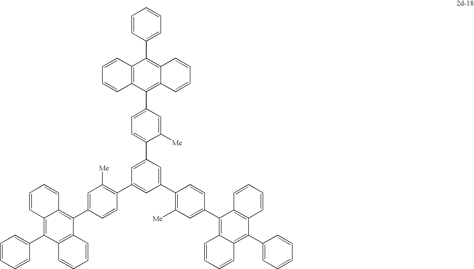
C1=CC=CC2=C1C(C1=CC=CC=C1)=C1C(=C2C2=CC([Me])=C(C3=CC(C4=C([Me])C=C(C5=C6C(=C(C7=CC=CC=C7)C7=C5C=CC=C7)C=CC=C6)C=C4)=CC(C4=CC=C(C5=C6C(=C(C7=CC=CC=C7)C7=C5C=CC=C7)C=CC=C6)C=C4[Me])=C3)C=C2)C=CC=C1
